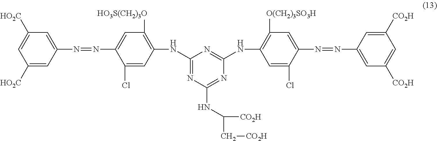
C1([HO2C])=CC(N=NC2=CC([HO3S(CH2)3O])=C(NC3=NC(NC(C[CO2H])[CO2H])=NC(NC4=C([O(CH2)3SO3H])C=C(N=NC5=CC([CO2H])=CC([CO2H])=C5)C(Cl)=C4)=N3)C=C2Cl)=CC([HO2C])=C1
